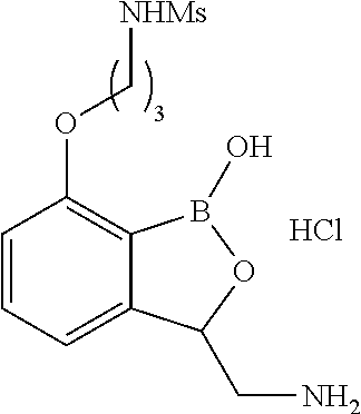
C1=CC=C2C(=C1OC[NHMs])B(O)OC2CN.Cl
